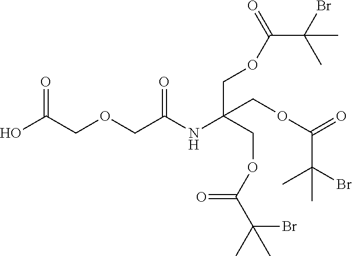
N(C(COC(=O)C(Br)(C)C)(COC(=O)C(Br)(C)C)COC(=O)C(Br)(C)C)C(COCC(=O)O)=O
